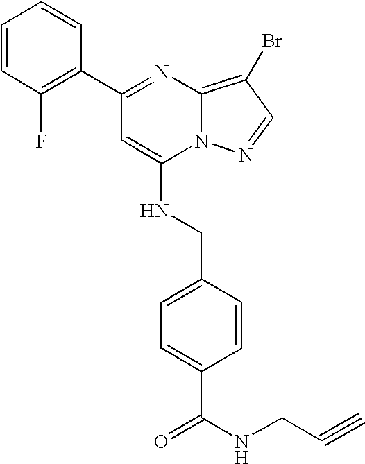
C1(C2=NC3=C(Br)C=NN3C(NCC3=CC=C(C(=O)NCC#C)C=C3)=C2)=C(F)C=CC=C1
